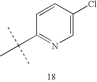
C1=CC(C(C)(C)C)=NC=C1Cl
